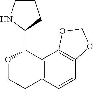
O1CCC2=C(C1C1CCCN1)C1=C(C=C2)OCO1
